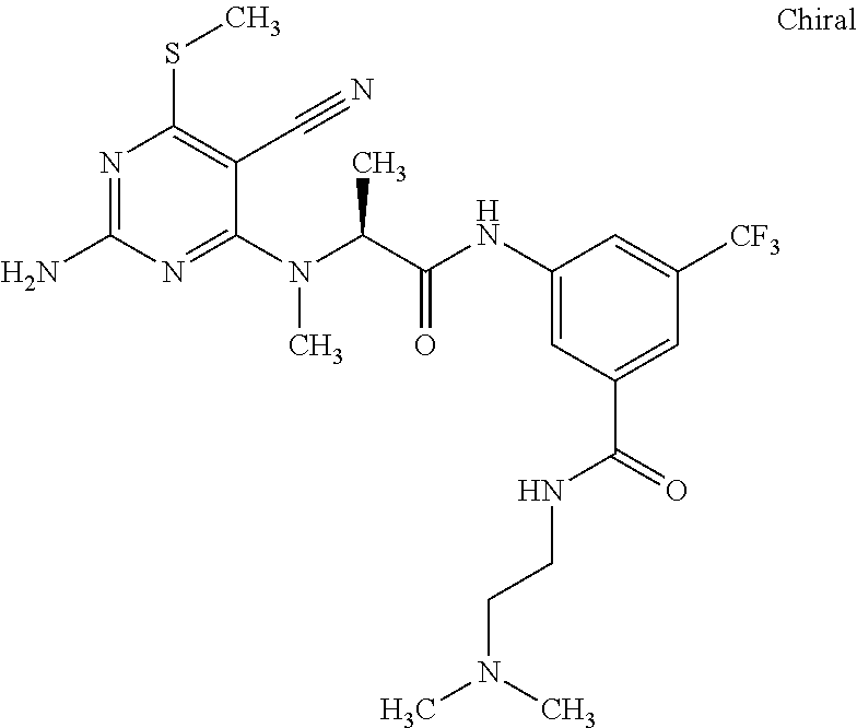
C1(N(C(C(NC2=CC(C(=O)NCCN(C)C)=CC([CF3])=C2)=O)C)C)=NC(N)=NC(SC)=C1C#N
